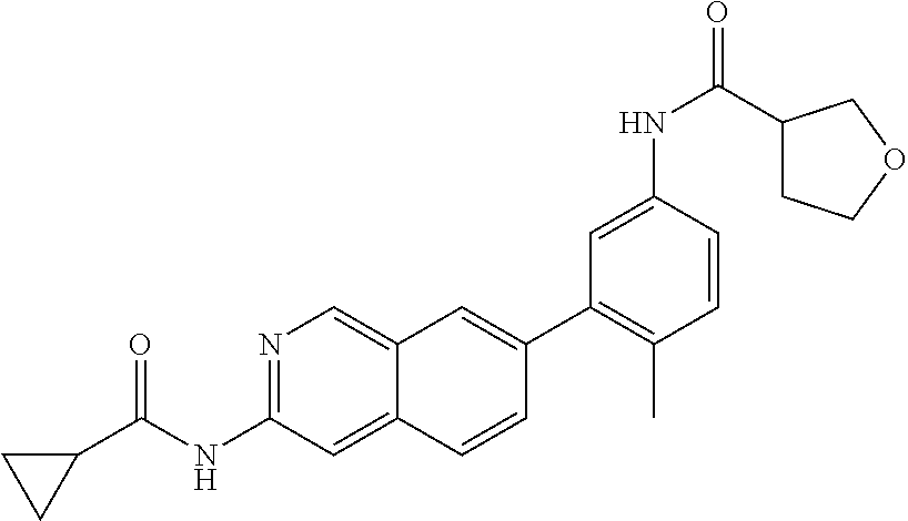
C1(C2=CC3=CN=C(NC(=O)C4CC4)C=C3C=C2)=C(C)C=CC(NC(C2CCOC2)=O)=C1
